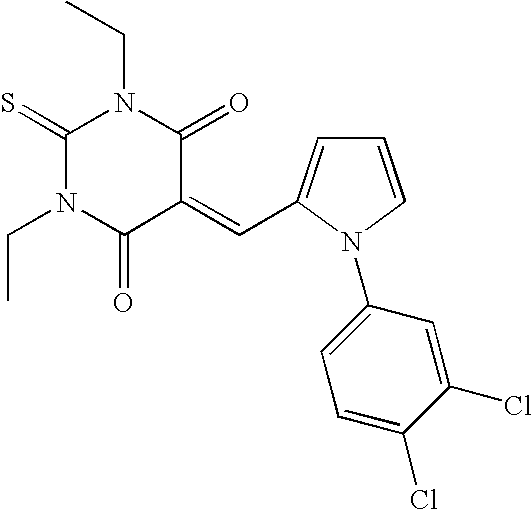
C1(=S)N(CC)C(=O)C(=CC2=CC=CN2C2=CC=C(Cl)C(Cl)=C2)C(=O)N1CC
